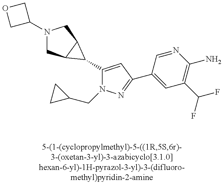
N1(C2COC2)CC2C(C1)C2C1=CC(C2=CC(C(F)F)=C(N)N=C2)=NN1CC1CC1
